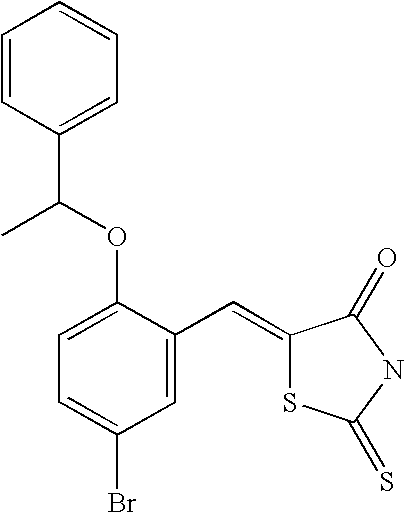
C1=CC(C(OC2=CC=C(Br)C=C2C=C2SC(=S)NC2=O)C)=CC=C1
